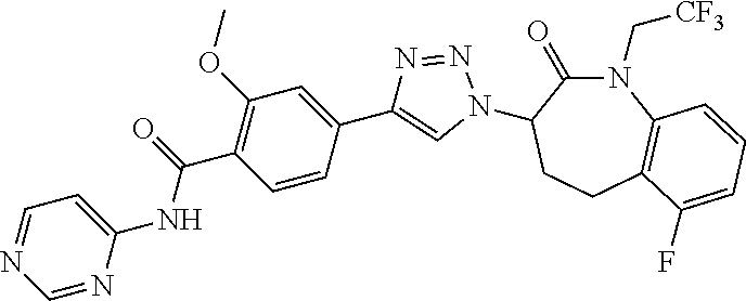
C1=NC(NC(C2=C(OC)C=C(C3=CN(C4C(=O)N(C[CF3])C5=C(CC4)C(F)=CC=C5)N=N3)C=C2)=O)=CC=N1
